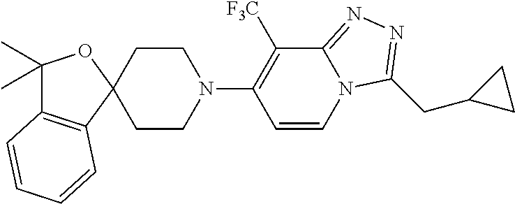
C12(CCN(C3=C([F3C])C4=NN=C(CC5CC5)N4C=C3)CC1)OC(C)(C)C1=C2C=CC=C1
